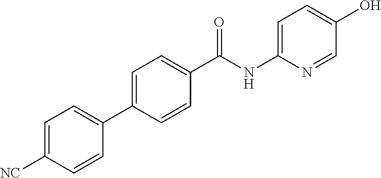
C1(C(NC2=CC=C(O)C=N2)=O)=CC=C(C2=CC=C([CN])C=C2)C=C1
